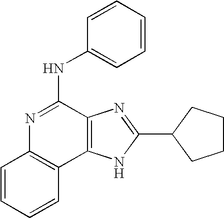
C1=CC=CC2=C1N=C(NC1=CC=CC=C1)C1=C2NC(C2CCCC2)=N1
